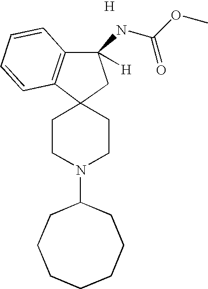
C1(N2CCC3(CC2)C2=C(C(NC(OC)=O)([H])C3)C=CC=C2)CCCCCCC1.[H]
